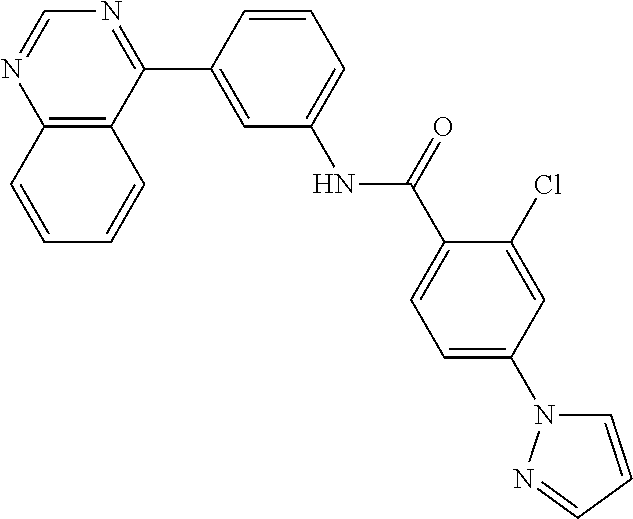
C12=C(C(C3=CC(NC(C4=CC=C(N5C=CC=N5)C=C4Cl)=O)=CC=C3)=NC=N1)C=CC=C2
